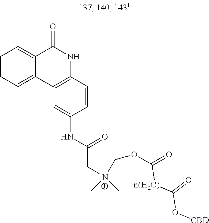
C1=CC=C2C(=C1)C(=O)NC1=C2C=C(NC(=O)C[N+](COC([n(H2C)]C(=O)O[CBD])=O)(C)C)C=C1
